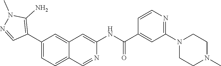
C1=NN(C)C(N)=C1C1=CC=C2C(=C1)C=C(NC(C1=CC(N3CCN(C)CC3)=NC=C1)=O)N=C2
